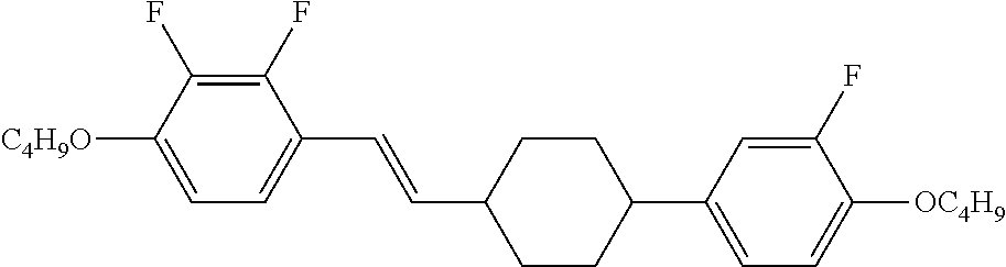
C1(F)=C(F)C([C4H9O])=CC=C1C=CC1CCC(C2=CC=C([OC4H9])C(F)=C2)CC1
